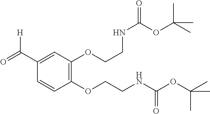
C1(C([H])=O)=CC(OCCNC(OC(C)(C)C)=O)=C(OCCNC(OC(C)(C)C)=O)C=C1
